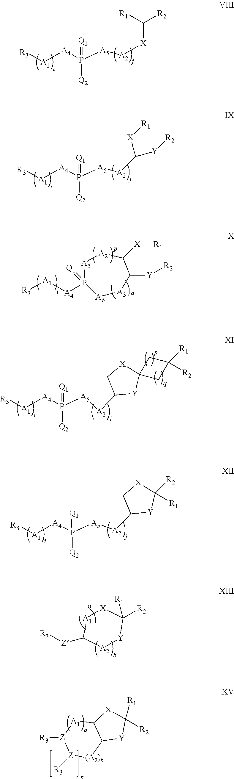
[X]([A2][A5]P([A4][A1][R3])(=[Q1])[Q2])C([R2])[R1].[R3][A1][A4]P1(=[Q1])[A6][A3]C([Y][R2])C([X][R1])[A2][A5]1.C([A2][A5]P([A4][A1][R3])(=[Q1])[Q2])([Y][R2])[X][R1].[A5]([A2]C1[Y]C2([X]C1)CC([R1])([R2])C2)P([A4][A1][R3])(=[Q1])[Q2].[A5]([A2]C1[Y]C([R1])([R2])[X]C1)P([A4][A1][R3])(=[Q1])[Q2].[R3][Z]1[A1]C2C([(A2)b][Z]1[R3])[Y]C([R1])([R2])[X]2.[A1]1C([Z][R3])[A2][Y]C([R2])([R1])[X]1
